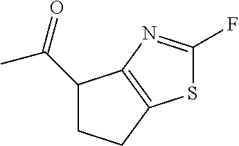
C1(C(C)=O)CCC2=C1N=C(F)S2
